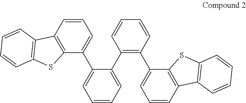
C1(C2=CC=CC=C2C2=CC=CC3=C2SC2=C3C=CC=C2)=C(C2=CC=CC3=C2SC2=C3C=CC=C2)C=CC=C1
